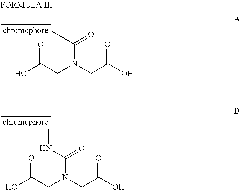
O=C(CN(CC(O)=O)C(=O)C)O.O=C(CN(CC(O)=O)C(=O)NC)O
